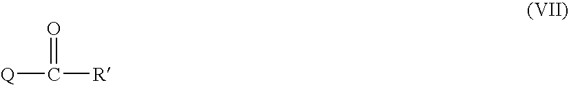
[Q]C(=O)[R]
